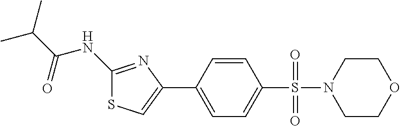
C1(NC(C(C)C)=O)=NC(C2=CC=C(S(=O)(=O)N3CCOCC3)C=C2)=CS1
